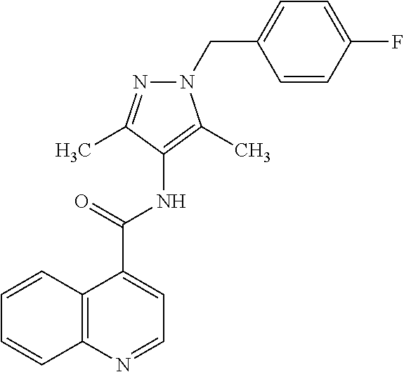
C12=C(N=CC=C1C(=O)NC1=C(C)N(CC3=CC=C(F)C=C3)N=C1C)C=CC=C2
